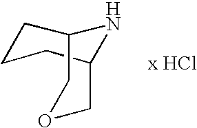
C1CCC2NC1COC2
